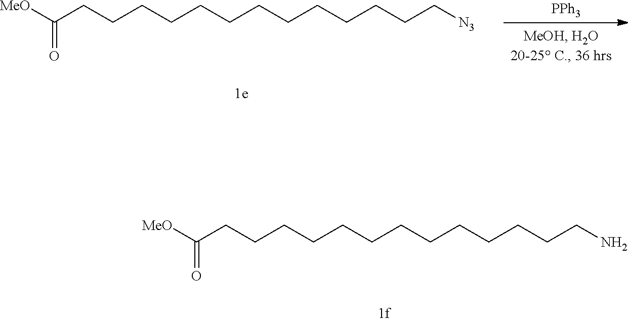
C(CCCCCCCCC[N3])CCCC([MeO])=O.[PPh3].C(CCCCCCCCCN)CCCC([MeO])=O
